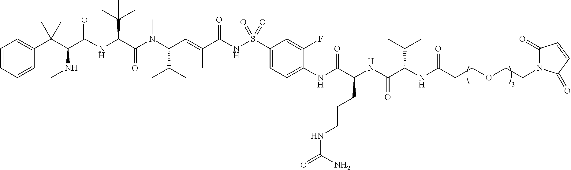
C1=CC=CC(C(C(C(NC(C(N(C(C=C(C(NS(C2=CC=C(NC(C(NC(C(NC(CCOCCN3C(=O)C=CC3=O)=O)C(C)C)=O)CCCNC(=O)N)=O)C(F)=C2)(=O)=O)=O)C)C(C)C)C)=O)C(C)(C)C)=O)NC)(C)C)=C1
